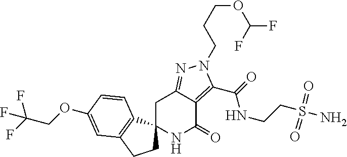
C1C2=NN(CCCOC(F)F)C(C(=O)NCCS(N)(=O)=O)=C2C(=O)NC12CCC1=C2C=CC(OCC(F)(F)F)=C1
